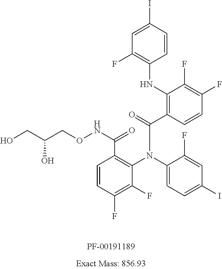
C1=C(I)C=CC(NC2=C(C(=O)N(C3=CC=C(I)C=C3F)C3=C(C(=O)NOCC(CO)O)C=CC(F)=C3F)C=CC(F)=C2F)=C1F
